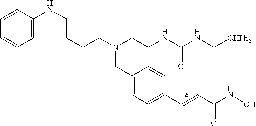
C12=C(C=CC=C1)NC=C2CCN(CC1=CC=C(C=CC(NO)=O)C=C1)CCNC(NC[CHPh2])=O
